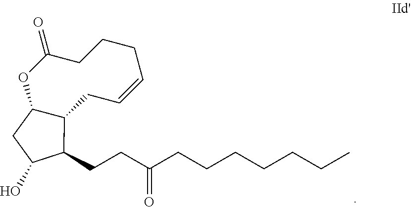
C1(CCC(=O)CCCCCCC)C(O)CC2OC(=O)CCCC=CCC12
